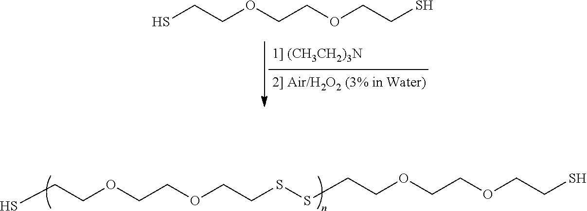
SCCOCCOCCSSCCOCCOCCS.SCCOCCOCCS
